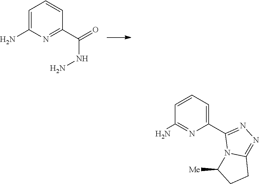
C1=C(N)N=C(C(=O)NN)C=C1.NC1=NC(C2=NN=C3N2C([Me])CC3)=CC=C1
